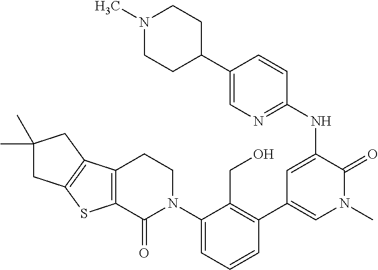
C1(NC2=CC(C3=C(CO)C(N4CCC5=C(C4=O)SC4=C5CC(C)(C)C4)=CC=C3)=CN(C)C2=O)=NC=C(C2CCN(C)CC2)C=C1
